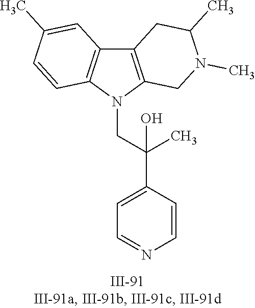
N1(CC(C2=CC=NC=C2)(C)O)C2=C(C3=C1C=CC(C)=C3)CC(C)N(C)C2
